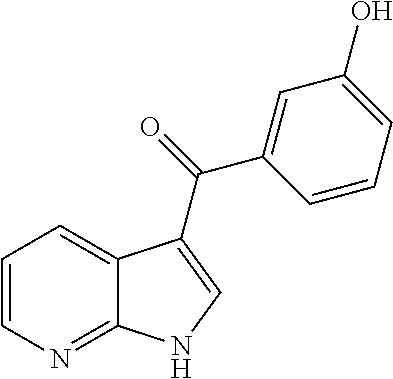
C1=CN=C2C(=C1)C(C(=O)C1=CC(O)=CC=C1)=CN2
